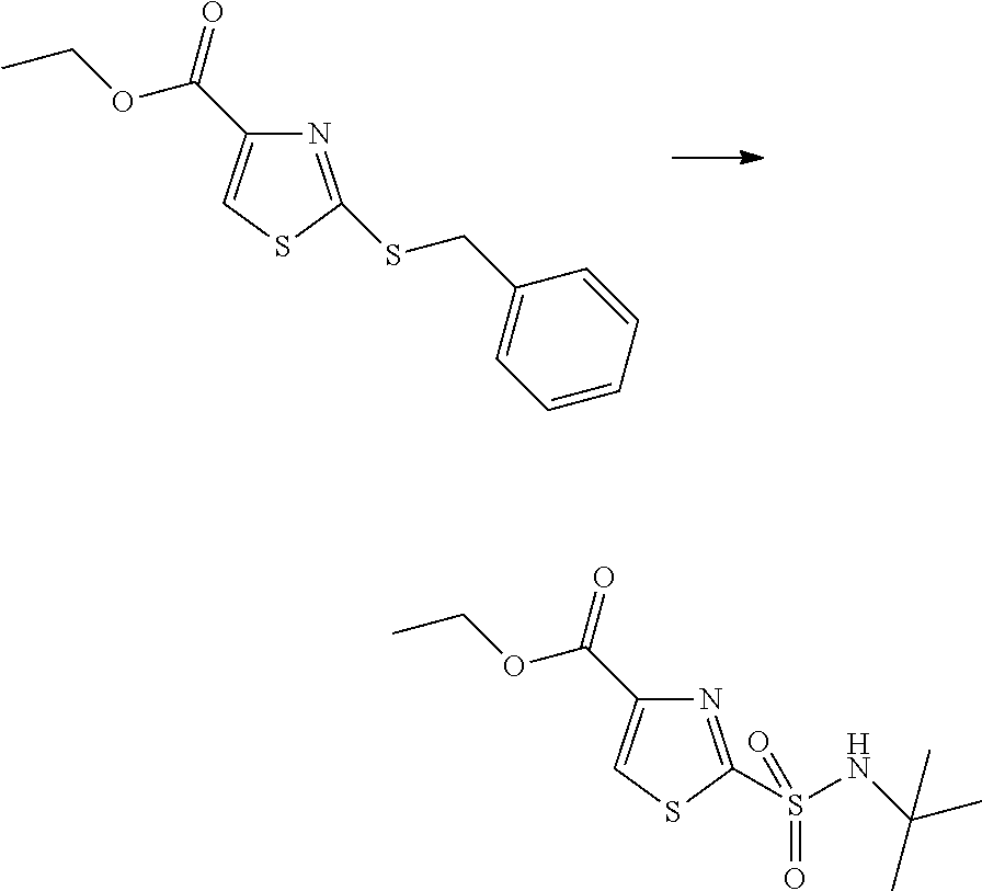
N1=C(SCC2=CC=CC=C2)SC=C1C(=O)OCC.N1=C(S(NC(C)(C)C)(=O)=O)SC=C1C(=O)OCC
